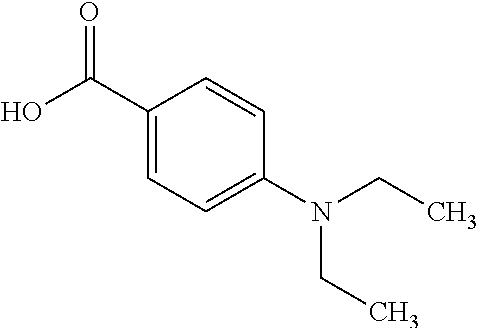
C1(C(O)=O)=CC=C(N(CC)CC)C=C1
